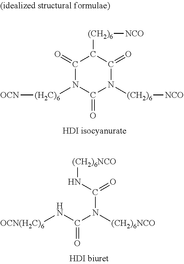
C1(=O)N([(H2C)6][OCN])C(=O)N([(CH2)6][NCO])C(=O)C1[(CH2)6][NCO].N(C(N(C(N[(CH2)6NCO])=O)[(CH2)6NCO])=O)[OCN(H2C)6]
